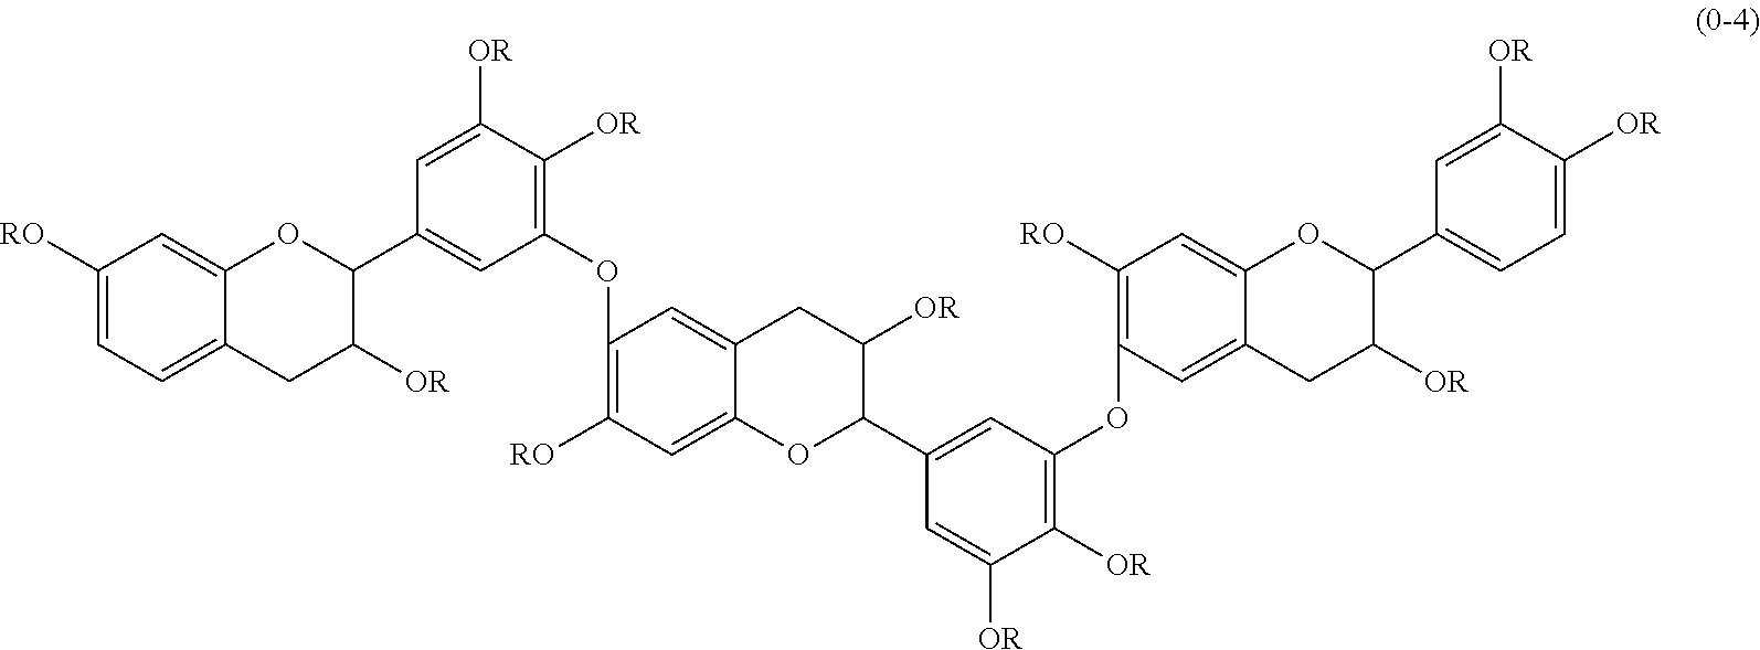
C1([RO])=CC=C2C(=C1)OC(C1=CC(OC3=C([RO])C=C4C(=C3)CC([OR])C(C3=CC(OC5=C([RO])C=C6C(=C5)CC([OR])C(C5=CC=C([OR])C([OR])=C5)O6)=C([OR])C([OR])=C3)O4)=C([OR])C([OR])=C1)C([OR])C2
